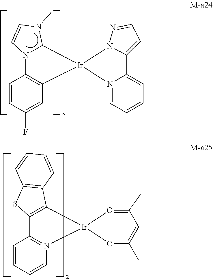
C1=CC(F)=CC2=C1N1C(N(C)C=C1)[Ir]21N2=CC=CC=C2C2=CC=NN12.C1=CC=CN2=C1C1=C(C3=C(S1)C=CC=C3)[Ir]21OC(C)=CC(C)=O1
